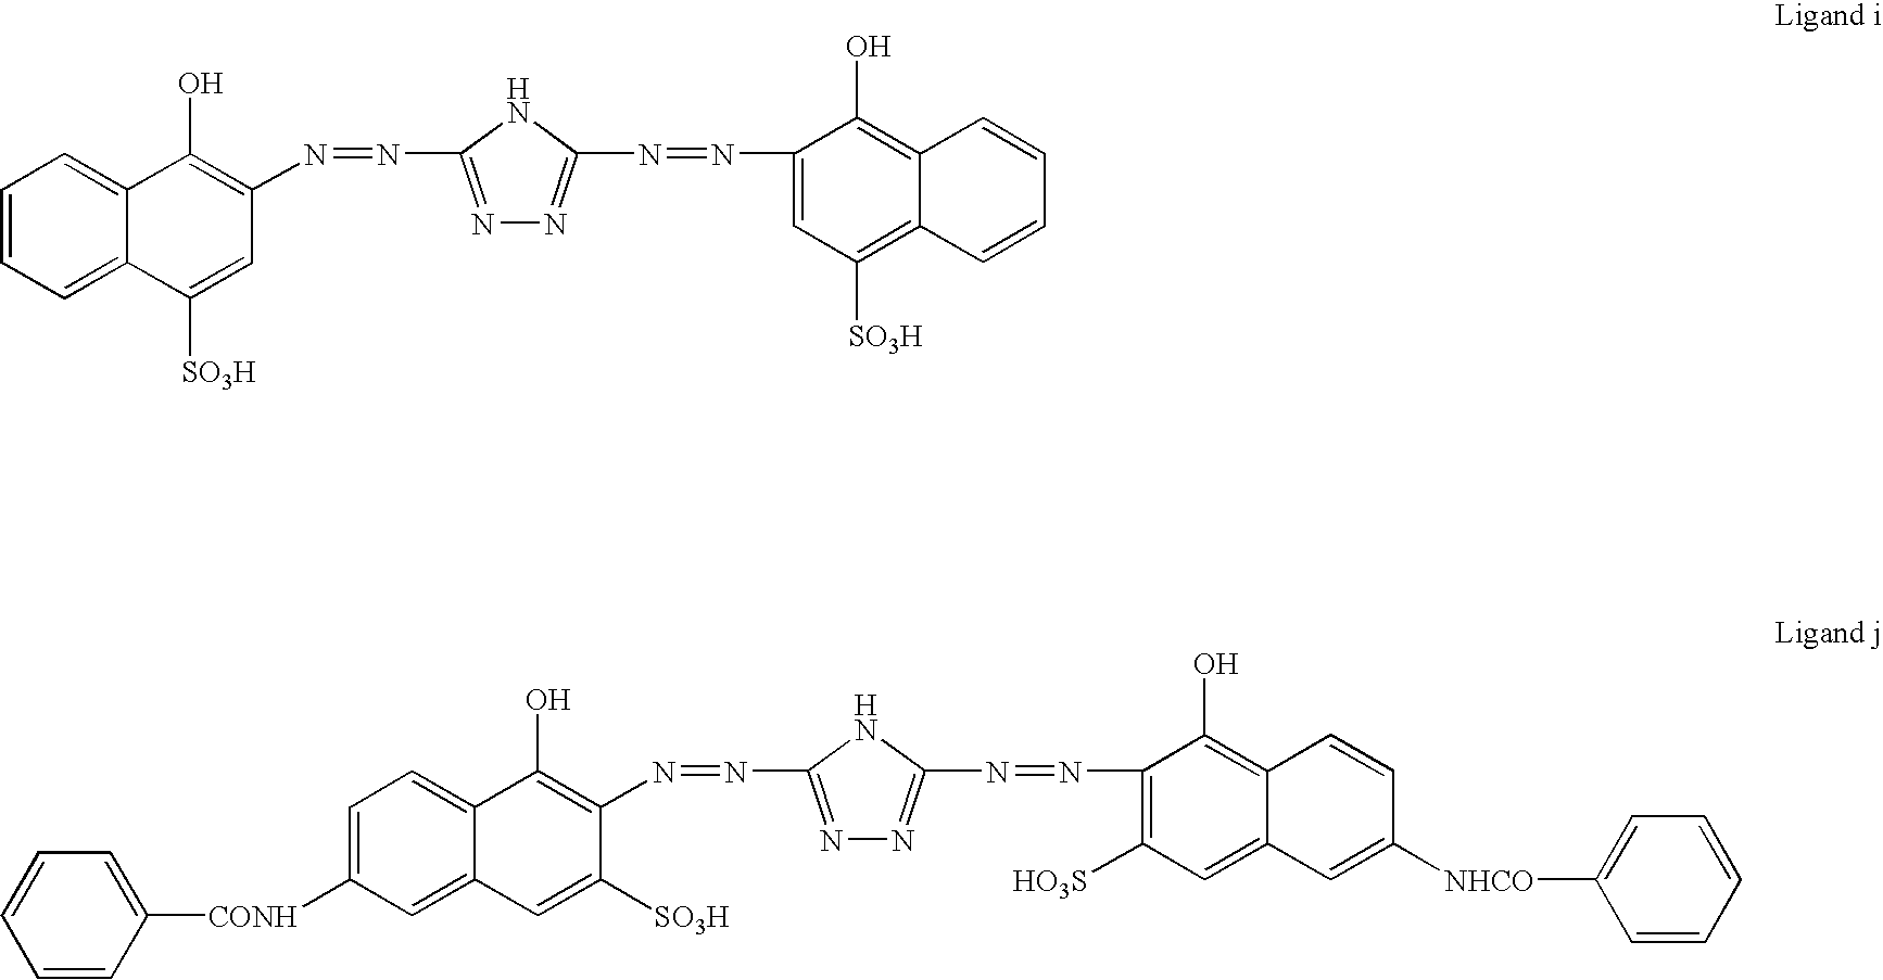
C1=CC=C2C(=C1)C(O)=C(N=NC1=NN=C(N=NC3=CC([SO3H])=C4C(=C3O)C=CC=C4)N1)C=C2[SO3H].C1=C([CONH]C2=CC=CC=C2)C=C2C(=C1)C(O)=C(N=NC1=NN=C(N=NC3=C([HO3S])C=C4C(=C3O)C=CC([NHCO]C3=CC=CC=C3)=C4)N1)C([SO3H])=C2
